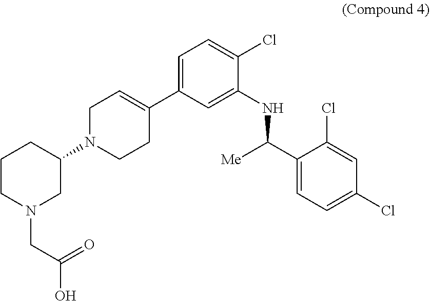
C1(C([Me])NC2=CC(C3=CCN(C4CCCN(CC(O)=O)C4)CC3)=CC=C2Cl)=CC=C(Cl)C=C1Cl
